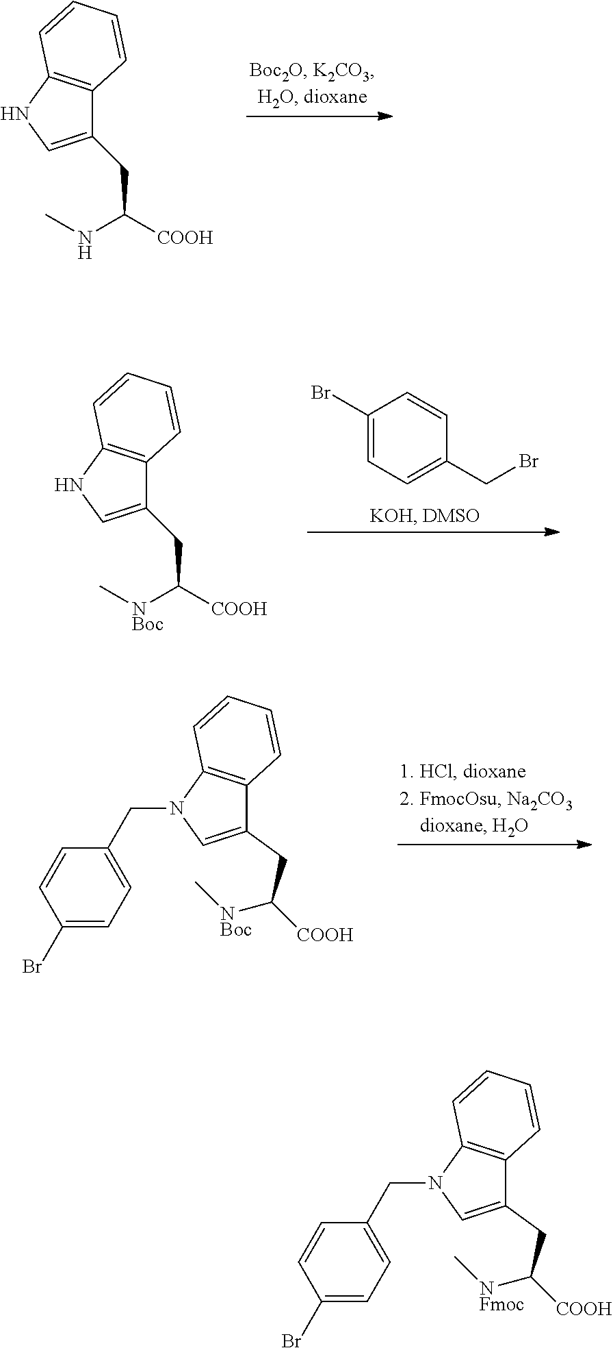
C(C(NC)[COOH])C1=CNC2=C1C=CC=C2.C1(Br)=CC=C(CBr)C=C1.C(C([NBoc]C)[COOH])C1=CNC2=C1C=CC=C2.N1(CC2=CC=C(Br)C=C2)C=C(CC([COOH])[NBoc]C)C2=C1C=CC=C2.N1(CC2=CC=C(Br)C=C2)C=C(CC([COOH])[NFmoc]C)C2=C1C=CC=C2
